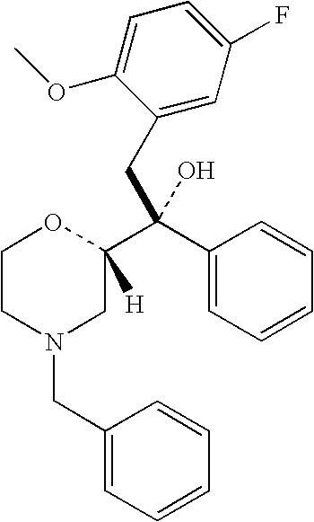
C1CN(CC2=CC=CC=C2)CC(C(C2=CC=CC=C2)(CC2=CC(F)=CC=C2OC)O)([H])O1
